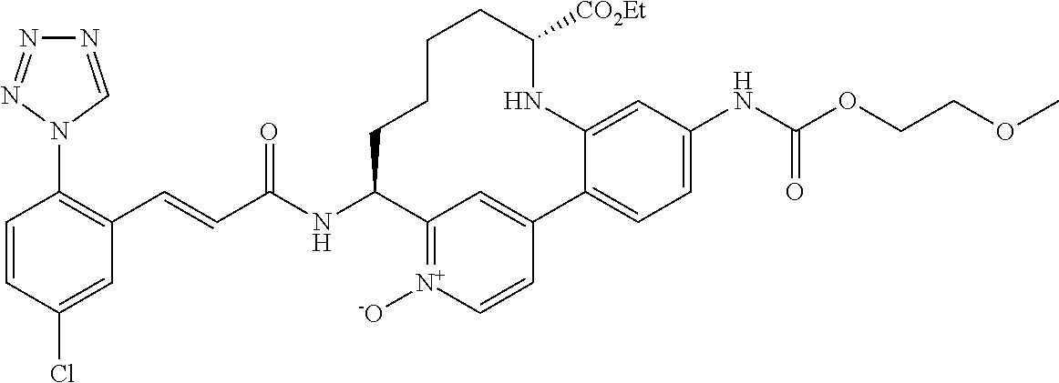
C(C(NC1C2=[N+]([-O])C=CC(=C2)C2=CC=C(NC(OCCOC)=O)C=C2NC([CO2Et])CCCC1)=O)=CC1=C(N2C=NN=N2)C=CC(Cl)=C1
